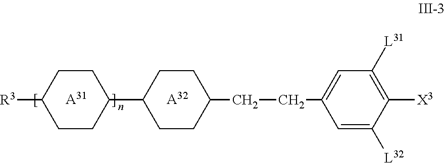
[A31].[A32].C1CC(C2CCC(CCC3=CC([L31])=C([X3])C([L32])=C3)CC2)CCC1[R3]
